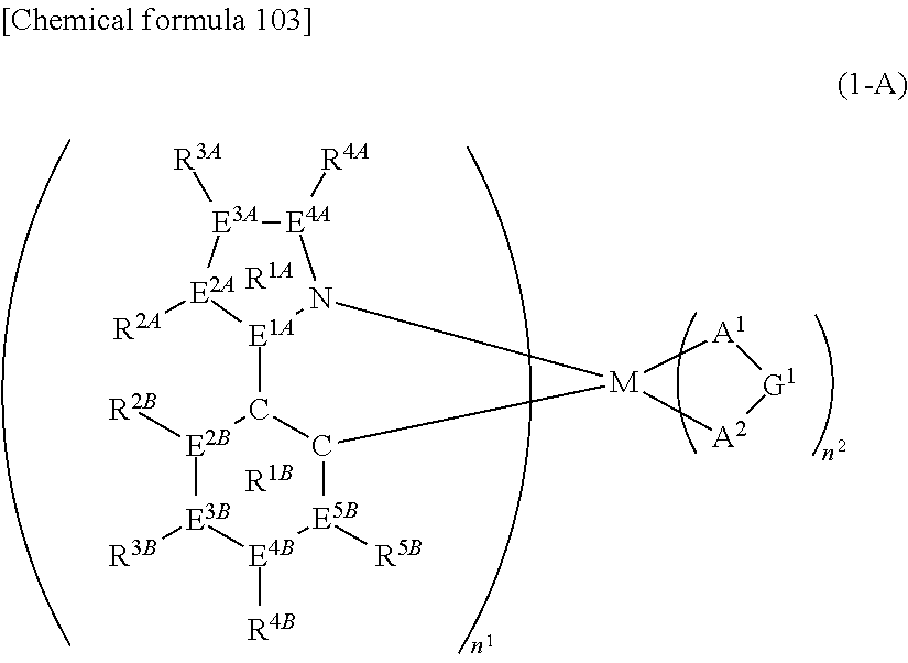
N12[M]3(C4C([E2B]([R2B])[E3B]([R3B])[E4B]([R4B])[E5B]4[R5B])[E1A]1[E2A]([R2A])[E3A]([R3A])[E4A]2[R4A])[A2][G1][A1]3.[R1B].[R1A]
